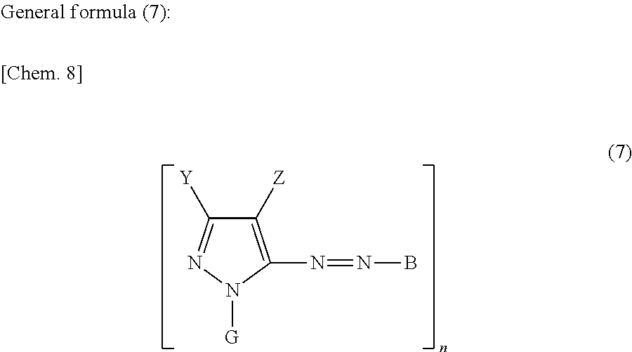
[G]N1N=C([Y])C([Z])=C1N=NB
